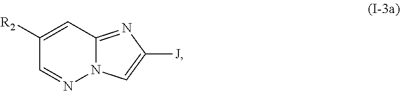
C1([R2])=CC2=NC([J])=CN2N=C1
